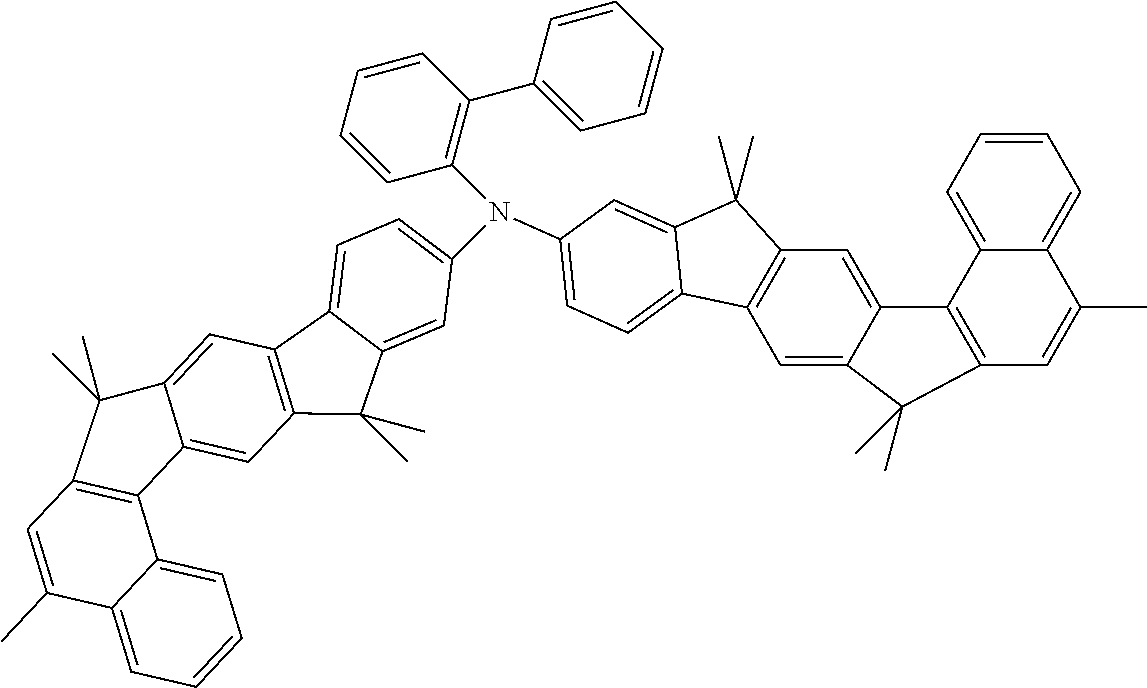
C1=CC=C2C(=C1)C(C)=CC1=C2C2=CC3=C(C=C2C1(C)C)C1=CC=C(N(C2=C(C4=CC=CC=C4)C=CC=C2)C2=CC=C4C(=C2)C(C)(C)C2=C4C=C4C(=C2)C2=C(C=C(C)C5=CC=CC=C25)C4(C)C)C=C1C3(C)C
